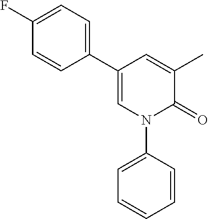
C1(C)=CC(C2=CC=C(F)C=C2)=CN(C2=CC=CC=C2)C1=O
